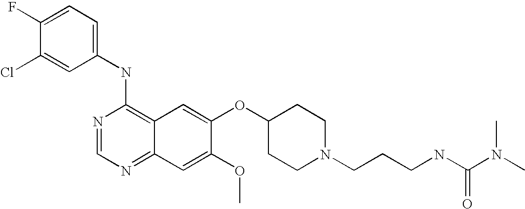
C1(NC2=C3C(=NC=N2)C=C(OC)C(OC2CCN(CCCNC(N(C)C)=O)CC2)=C3)=CC=C(F)C(Cl)=C1
